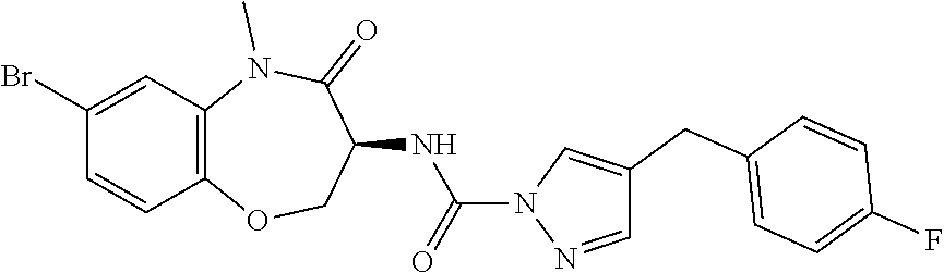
C1=NN(C(=O)NC2C(=O)N(C)C3=C(OC2)C=CC(Br)=C3)C=C1CC1=CC=C(F)C=C1
